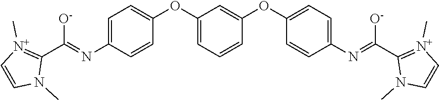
[O-]C(=NC1=CC=C(OC2=CC=CC(OC3=CC=C(N=C([O-])C4=[N+](C)C=CN4C)C=C3)=C2)C=C1)C1=[N+](C)C=CN1C
